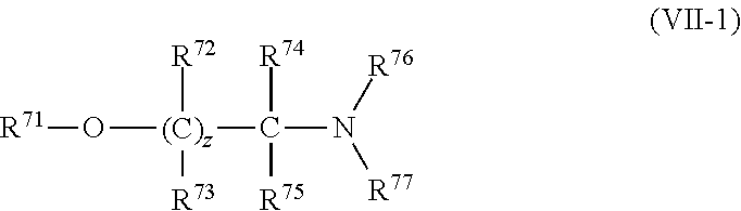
[R71]O[(C)z](C(N([R76])[R77])([R74])[R75])([R72])[R73]
